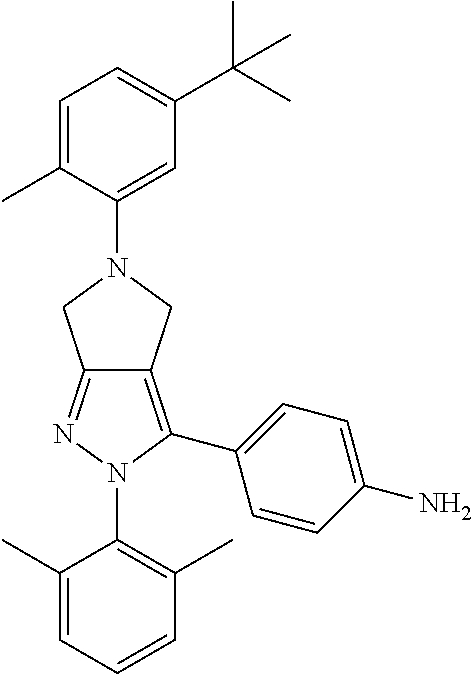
C1(C)=CC=CC(C)=C1N1C(C2=CC=C(N)C=C2)=C2C(=N1)CN(C1=CC(C(C)(C)C)=CC=C1C)C2
